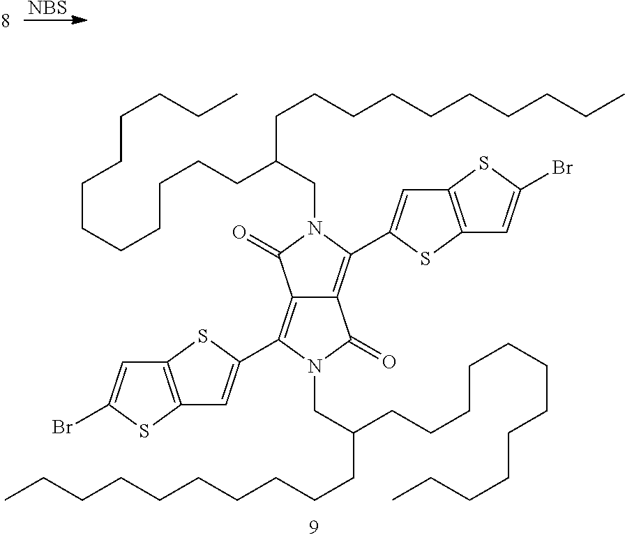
[NBS].C12=C(C3=CC4=C(C=C(Br)S4)S3)N(CC(CCCCCCCCCCCC)CCCCCCCCCC)C(=O)C1=C(C1=CC3=C(S1)C=C(Br)S3)N(CC(CCCCCCCCCC)CCCCCCCCCCCC)C2=O
